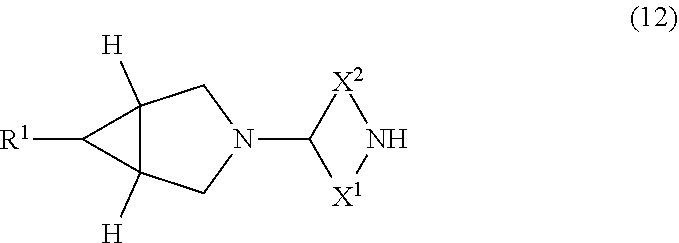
[R1]C1C2([H])C1([H])CN(C1[X2]N[X1]1)C2
